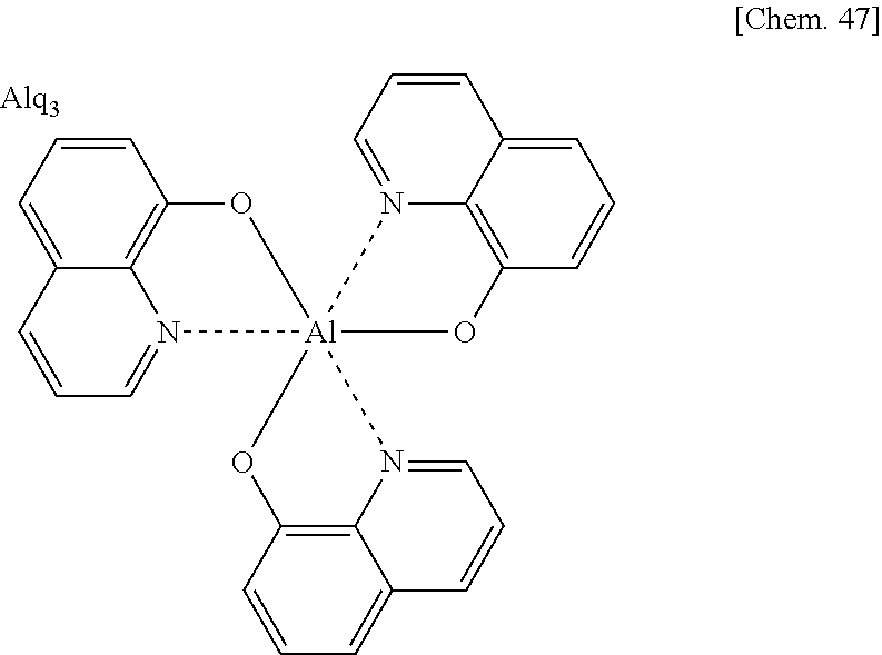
C12=CC=CC3=C1N(=CC=C2)[Al]12(N4=CC=CC5=CC=CC(=C45)OC1)(N1=CC=CC4=CC=CC(=C41)O2)CO3
